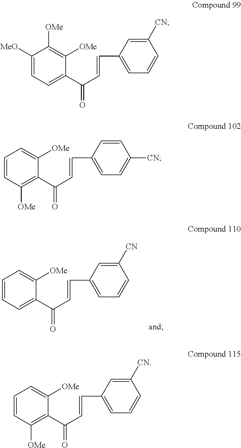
C1=CC=C(C(C=CC2=CC=CC([CN])=C2)=O)C([OMe])=C1.C1([MeO])=CC=C(C(C=CC2=CC=CC([CN])=C2)=O)C([OMe])=C1[OMe].C1=CC([OMe])=C(C(C=CC2=CC=C([CN])C=C2)=O)C([OMe])=C1.C1=CC([OMe])=C(C(C=CC2=CC=CC([CN])=C2)=O)C([OMe])=C1
